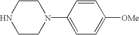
N1CCN(C2=CC=C([OMe])C=C2)CC1
